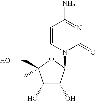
C1(O)C(O)C(N2C(=O)N=C(N)C=C2)OC1(CO)C
